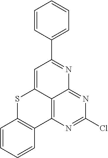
C1=CC=CC2=C1SC1=CC(C3=CC=CC=C3)=NC3=NC(Cl)=NC2=C13
